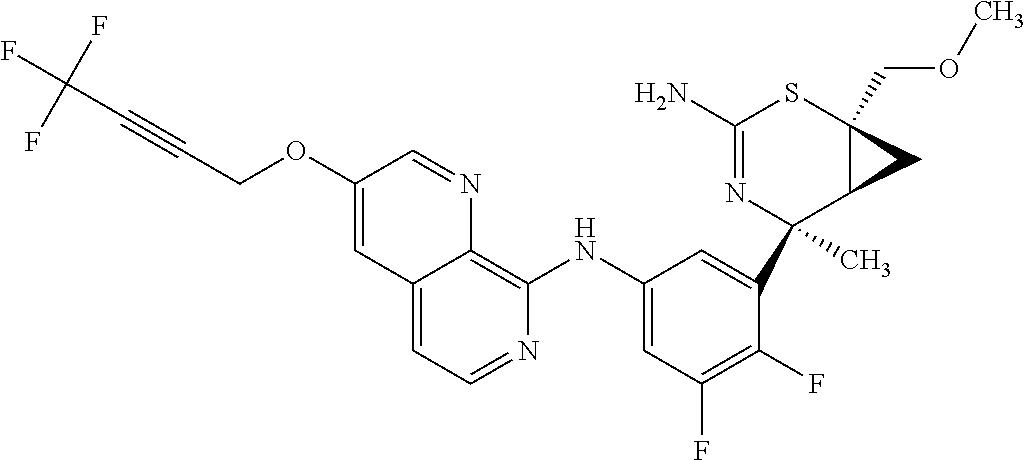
C12=CC=NC(NC3=CC(F)=C(F)C(C4(C)N=C(N)SC5(COC)C4C5)=C3)=C1N=CC(OCC#CC(F)(F)F)=C2
